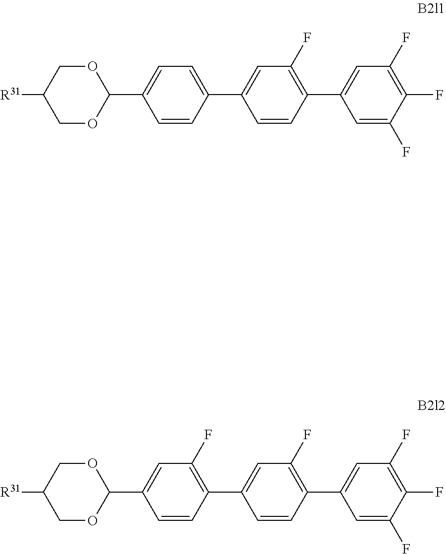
C1OC(C2=CC=C(C3=CC(F)=C(C4=CC(F)=C(F)C(F)=C4)C=C3)C=C2)OCC1[R31].C1OC(C2=CC(F)=C(C3=CC(F)=C(C4=CC(F)=C(F)C(F)=C4)C=C3)C=C2)OCC1[R31]
